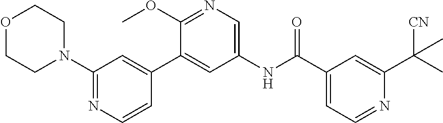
O1CCN(C2=NC=CC(C3=CC(NC(C4=CC=NC(C(C)([CN])C)=C4)=O)=CN=C3OC)=C2)CC1
